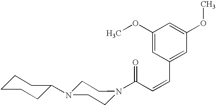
C(C=CC1=CC(OC)=CC(OC)=C1)(=O)N1CCN(C2CCCCC2)CC1
